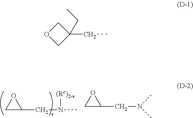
C1C(CN([(Rc)2-v])C)O1.C1C(CN(C)C)O1.C1OCC1(CC)CC
